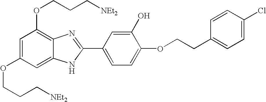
C1=C(OCCC[NEt2])C=C2C(=C1OCCC[NEt2])N=C(C1=CC=C(OCCC3=CC=C(Cl)C=C3)C(O)=C1)N2
